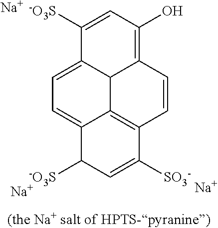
C1([-O3S])=CC(O)=C2C3C1=CC=C1C3=C(C=C2)C([SO3-])=CC1[-O3S].[Na].[Na].[Na]
